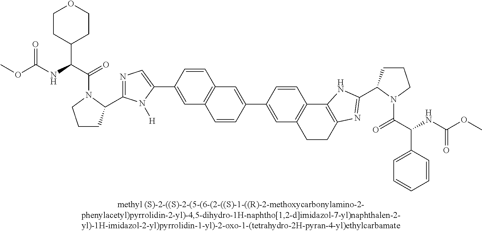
C12=C(C=C(C3=CN=C(C4CCCN4C(C(NC(OC)=O)C4CCOCC4)=O)N3[H])C=C1)C=CC(C1=CC3=C(C=C1)C1=C(CC3)N=C(C3CCCN3C(C(NC(OC)=O)C3=CC=CC=C3)=O)N1)=C2
